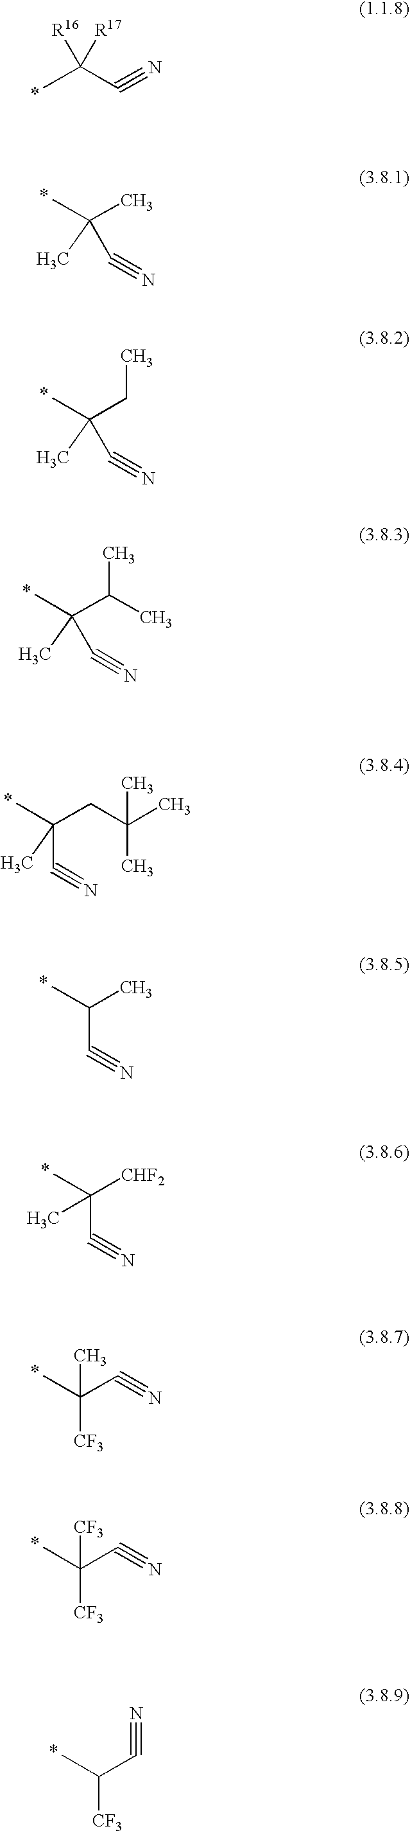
[R16]C(C#N)(C)[R17].*.C(C)(C)(C)C#N.*.C(CC)(C)(C)C#N.*.C(C(C)C)(C)(C)C#N.*.C(CC(C)(C)C)(C)(C)C#N.*.C(C)(C)C#N.*.C([CHF2])(C)(C#N)C.*.C(C#N)(C)([CF3])C.*.C(C#N)(C)([CF3])[CF3].*.C(C#N)(C)[CF3].*
